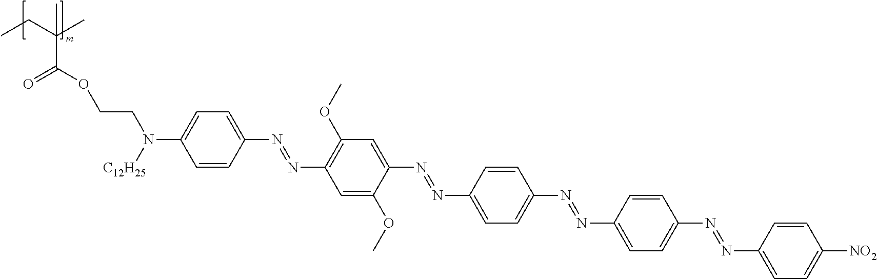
C(C(OCCN(C1=CC=C(N=NC2=C(OC)C=C(N=NC3=CC=C(N=NC4=CC=C(N=NC5=CC=C([NO2])C=C5)C=C4)C=C3)C(OC)=C2)C=C1)[C12H25])=O)(C)(CC)C
